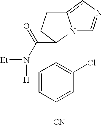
C1=C([CN])C=CC(C2(C(N([H])[Et])=O)CCC3=CN=CN23)=C1Cl
